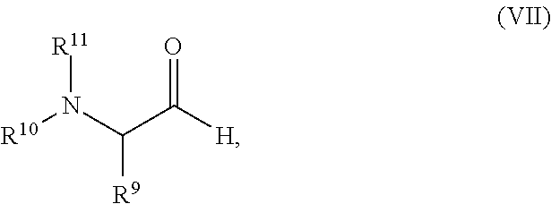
[R10]N(C([R9])C([H])=O)[R11]
